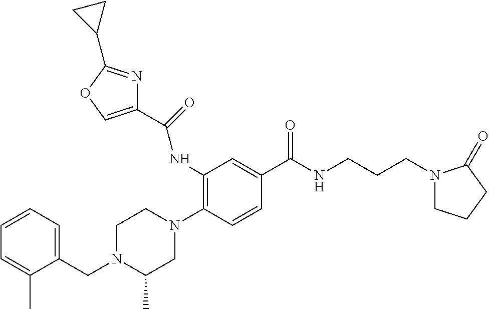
N1(CC2=CC=CC=C2C)C(C)CN(C2=C(NC(=O)C3=COC(C4CC4)=N3)C=C(C(NCCCN3CCCC3=O)=O)C=C2)CC1
